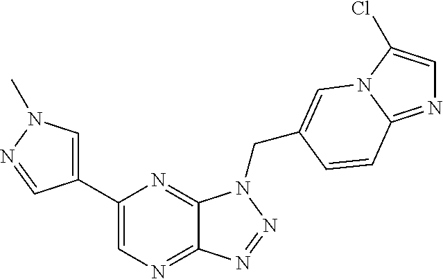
C12=NC=C(C3=CN(C)N=C3)N=C1N(CC1=CN3C(Cl)=CN=C3C=C1)N=N2
